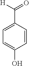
C1=CC(C(=O)[H])=CC=C1O
